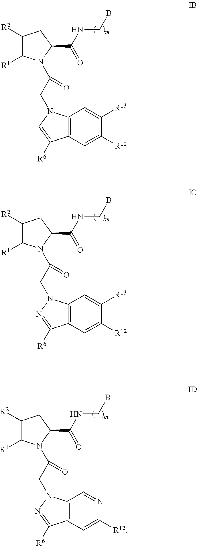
C12=C(C=C([R12])C([R13])=C1)C([R6])=CN2CC(=O)N1C([R1])C([R2])CC1C(=O)NCB.C12=C(C=C([R12])C([R13])=C1)C([R6])=NN2CC(=O)N1C([R1])C([R2])CC1C(=O)NCB.C12=C(C=C([R12])N=C1)C([R6])=NN2CC(=O)N1C([R1])C([R2])CC1C(=O)NCB
